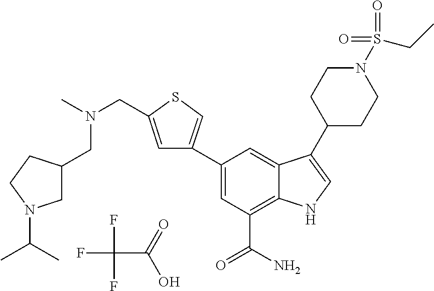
FC(F)(F)C(=O)O.C1=C(C2=CSC(CN(C)CC3CN(C(C)C)CC3)=C2)C=C2C(=C1C(N)=O)NC=C2C1CCN(S(CC)(=O)=O)CC1
